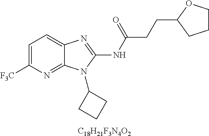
C1=C([F3C])N=C2C(=C1)N=C(NC(CCC1CCCO1)=O)N2C1CCC1.[C18H21F3N4O2]
